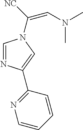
C1=NC(C2=NC=CC=C2)=CN1C(=CN(C)C)[NC]
